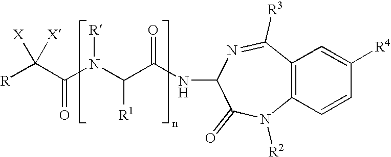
[R]C(C(N(C(C(NC1N=C([R3])C2=C(N([R2])C1=O)C=CC([R4])=C2)=O)[R1])[R])=O)([X])[X]
